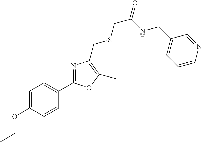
C1=C(OCC)C=CC(C2=NC(CSCC(=O)NCC3=CC=CN=C3)=C(C)O2)=C1
